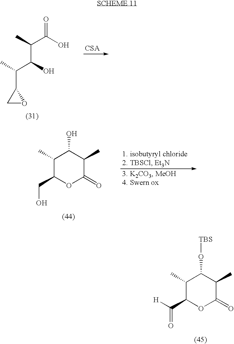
C(C(O)C(C1CO1)C)(C)C(O)=O.C1(C)C(C(=O)[H])OC(=O)C(C)C1O[TBS].C1(C)C(CO)OC(=O)C(C)C1O
